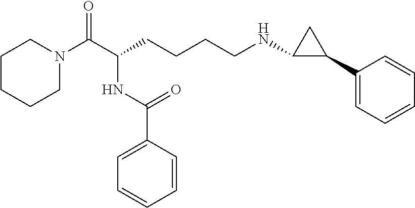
C1=C(C(NC(C(N2CCCCC2)=O)CCCCNC2C(C3=CC=CC=C3)C2)=O)C=CC=C1
